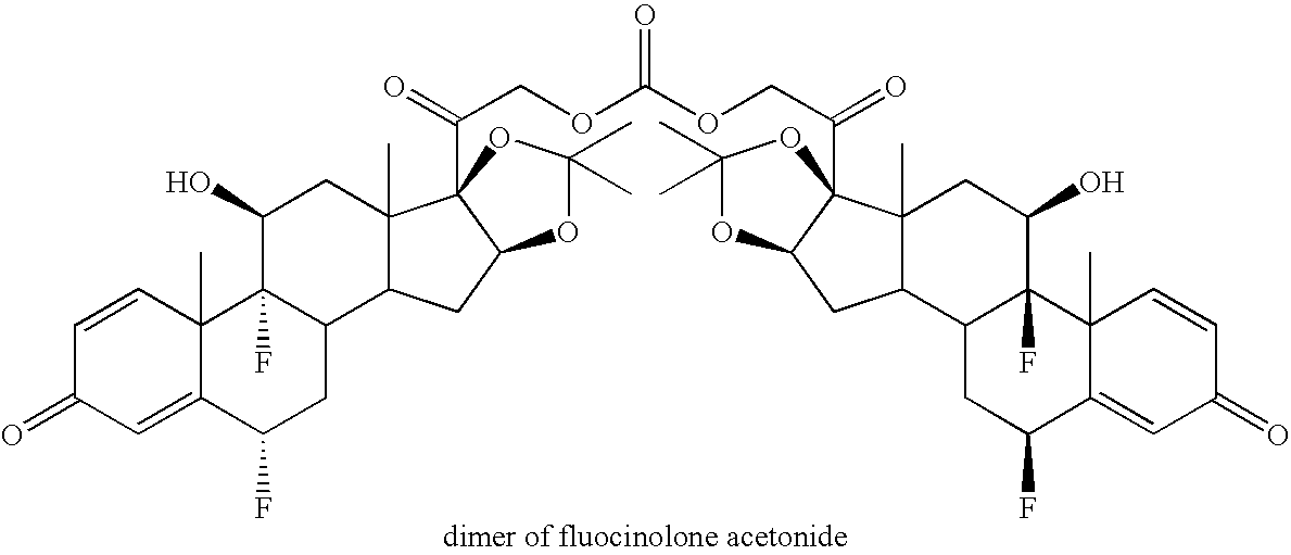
C1=CC2(C)C(=CC1=O)C(F)CC1C2(F)C(O)CC2(C)C1CC1C2(C(=O)COC(OCC(=O)C23C4(C)C(CC2OC(C)(C)O3)C2C(F)(C(O)C4)C3(C)C(=CC(=O)C=C3)C(F)C2)=O)OC(C)(C)O1
